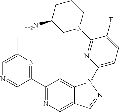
C1(C2=NC(C)=CN=C2)=NC=C2C(=C1)N(C1=CC=C(F)C(N3CCCC(N)C3)=N1)N=C2
